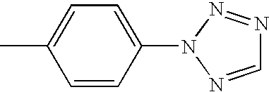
C1=CC(N2N=NC=N2)=CC=C1C
